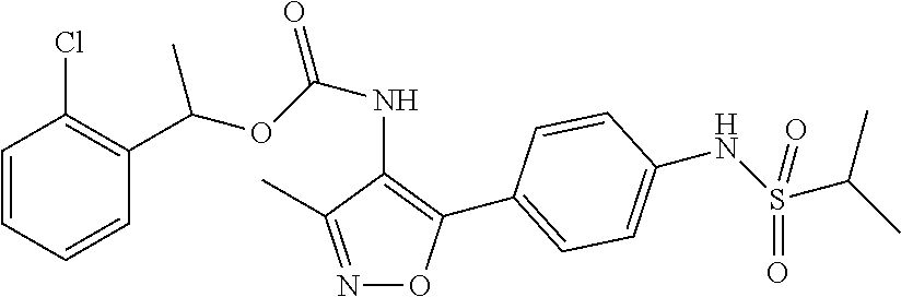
C1=CC=CC(C(OC(NC2=C(C3=CC=C(NS(C(C)C)(=O)=O)C=C3)ON=C2C)=O)C)=C1Cl
